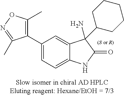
C1(C2=C(C)ON=C2C)=CC=C2C(=C1)C(N)(C1CCCCC1)C(=O)N2
